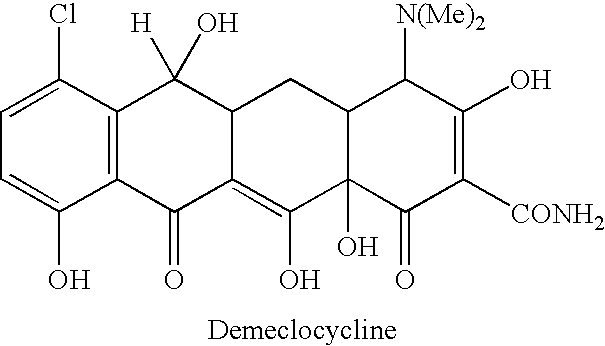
C12=C(C(Cl)=CC=C1O)C(O)([H])C1C(=C(O)C3(O)C(C1)C([N(Me)2])C(O)=C([CONH2])C3=O)C2=O
